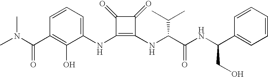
CN(C(C1=C(O)C(NC2=C(NC(C(NC(C3=CC=CC=C3)CO)=O)C(C)C)C(=O)C2=O)=CC=C1)=O)C
